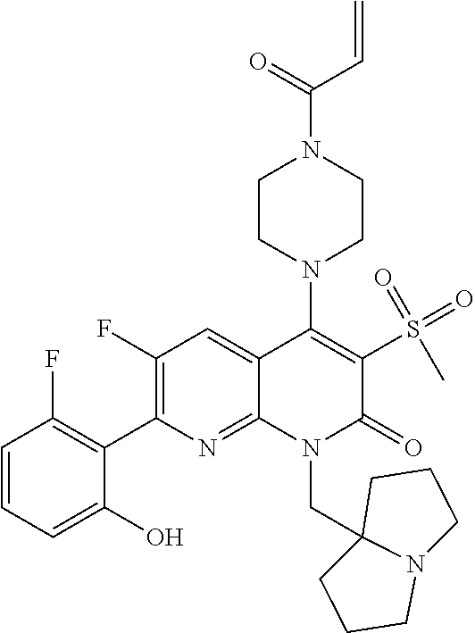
N1(CC23CCCN2CCC3)C(=O)C(S(=O)(=O)C)=C(N2CCN(C(=O)C=C)CC2)C2=CC(F)=C(C3=C(F)C=CC=C3O)N=C12
